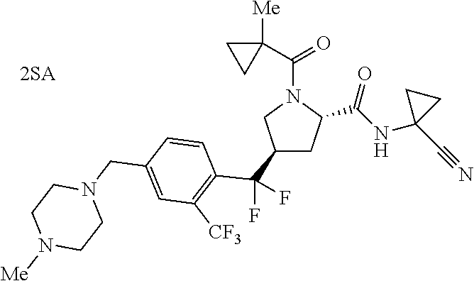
[2SA].C1(C(F)(F)C2=C([CF3])C=C(CN3CCN([Me])CC3)C=C2)CC(C(NC2(C#N)CC2)=O)N(C(C2([Me])CC2)=O)C1
